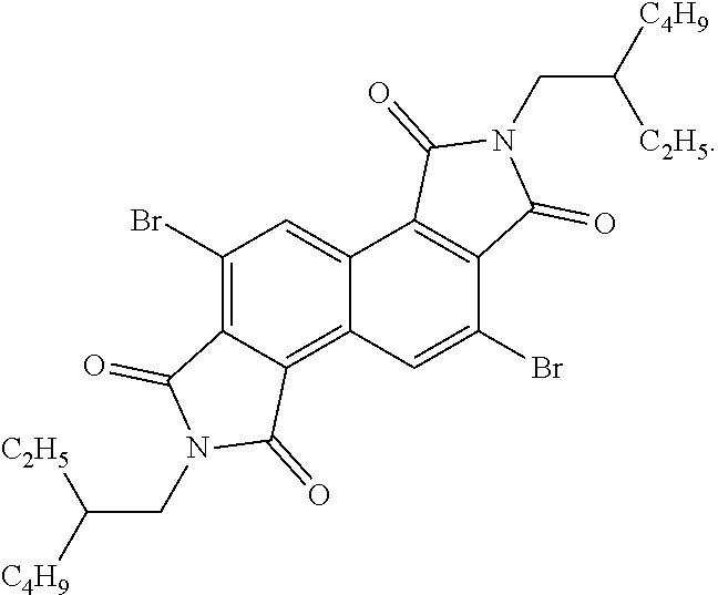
C12=C3C(=C(Br)C=C1C1=C(C(Br)=C2)C(=O)N(CC([C4H9])[C2H5])C1=O)C(=O)N(CC([C4H9])[C2H5])C3=O
